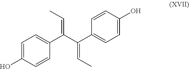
C(=C(C(C1=CC=C(O)C=C1)=CC)C1=CC=C(O)C=C1)C
